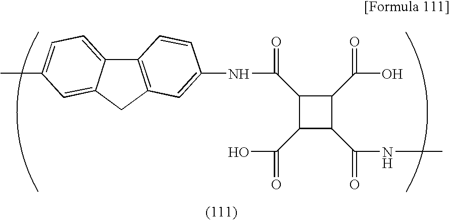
C12=C(CC3=CC(C)=CC=C13)C=C(NC(=O)C1C(C(O)=O)C(C(NC)=O)C1C(O)=O)C=C2
